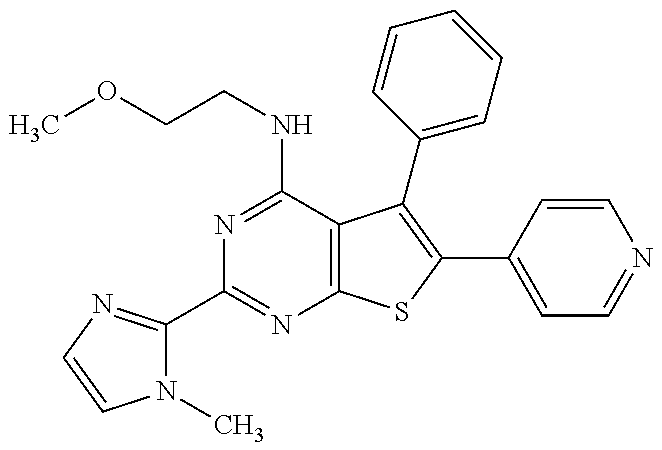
N1(C)C(C2=NC3=C(C(NCCOC)=N2)C(C2=CC=CC=C2)=C(C2=CC=NC=C2)S3)=NC=C1
